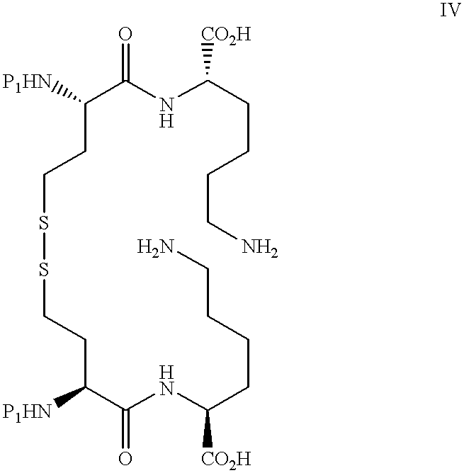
C(CCSSCCC(C(NC(CCCCN)[CO2H])=O)[P1HN])(C(NC(CCCCN)[CO2H])=O)[P1HN]
